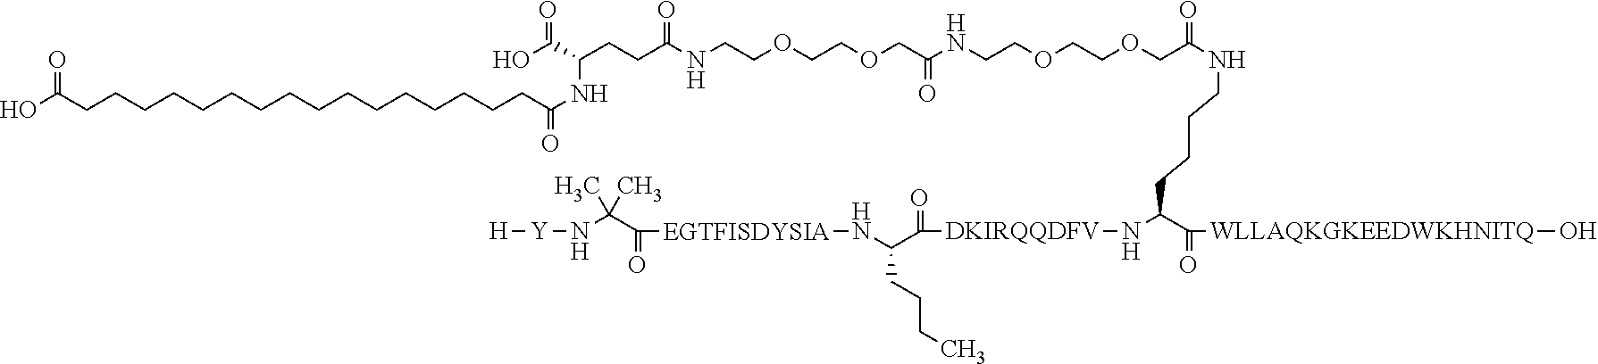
OC(CCCCCCCCCCCCCCCCC(NC(C(O)=O)CCC(NCCOCCOCC(NCCOCCOCC(NCCCCC(N[DKIRQQDFV]C(C(CCCC)N[EGTFISDYSIA]C(C(N[Y][H])(C)C)=O)=O)C(=O)[WLLAQKGKEEDWKHNITQ]O)=O)=O)=O)=O)=O
